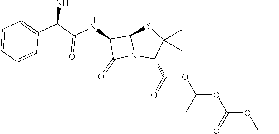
C(OC(C)OC(=O)OCC)(=O)C1N2C(SC1(C)C)C(NC(C(C1=CC=CC=C1)N)=O)C2=O
